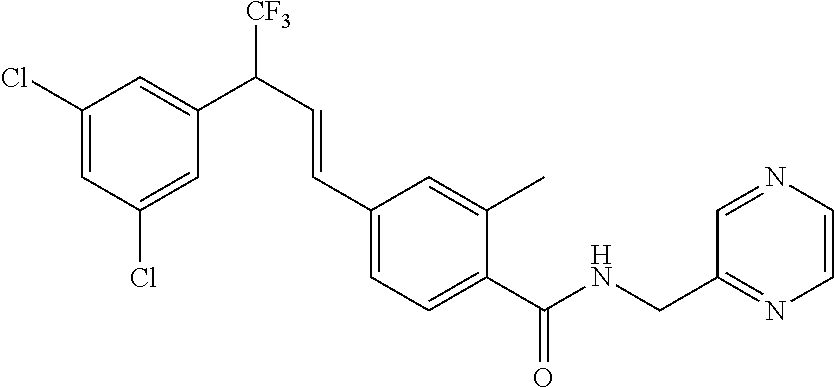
C1(Cl)=CC(Cl)=CC(C([CF3])C=CC2=CC=C(C(=O)NCC3=NC=CN=C3)C(C)=C2)=C1
